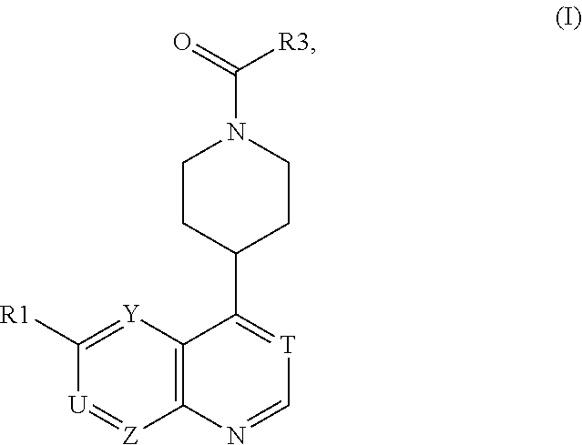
[T]1=C(C2CCN(C(=O)[R3])CC2)C2=C(N=C1)[Z]=[U]C([R1])=[Y]2
